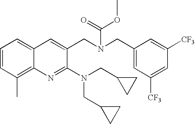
C1=CC(C)=C2C(=C1)C=C(CN(CC1=CC([CF3])=CC([CF3])=C1)C(=O)OC)C(N(CC1CC1)CC1CC1)=N2
